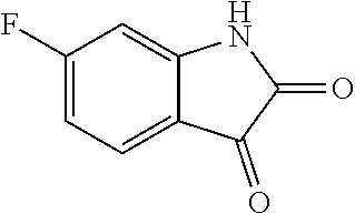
C1(F)=CC=C2C(=C1)NC(=O)C2=O
